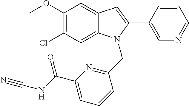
C1(OC)=C(Cl)C=C2C(=C1)C=C(C1=CN=CC=C1)N2CC1=NC(C(NC#N)=O)=CC=C1
